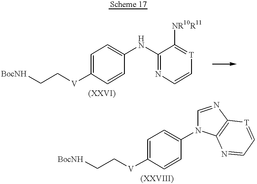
[BocNH]CC[V]C1=CC=C(NC2=NC=C[T]=C2[NR10R11])C=C1.[BocNH]CC[V]C1=CC=C(N2C=NC3=C2N=CC=[T]3)C=C1
